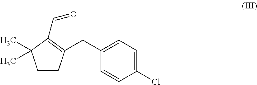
C1CC(CC2=CC=C(Cl)C=C2)=C(C=O)C1(C)C
